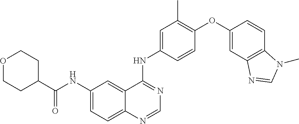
C1(NC(C2CCOCC2)=O)=CC=C2C(=C1)C(NC1=CC(C)=C(OC3=CC4=C(C=C3)N(C)C=N4)C=C1)=NC=N2
